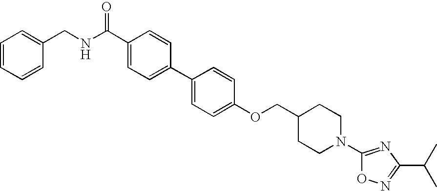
C1(C(=O)NCC2=CC=CC=C2)=CC=C(C2=CC=C(OCC3CCN(C4=NC(C(C)C)=NO4)CC3)C=C2)C=C1
